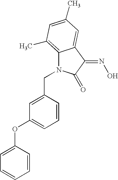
C(N1C2=C(C)C=C(C)C=C2C(=NO)C1=O)C1=CC(OC2=CC=CC=C2)=CC=C1
